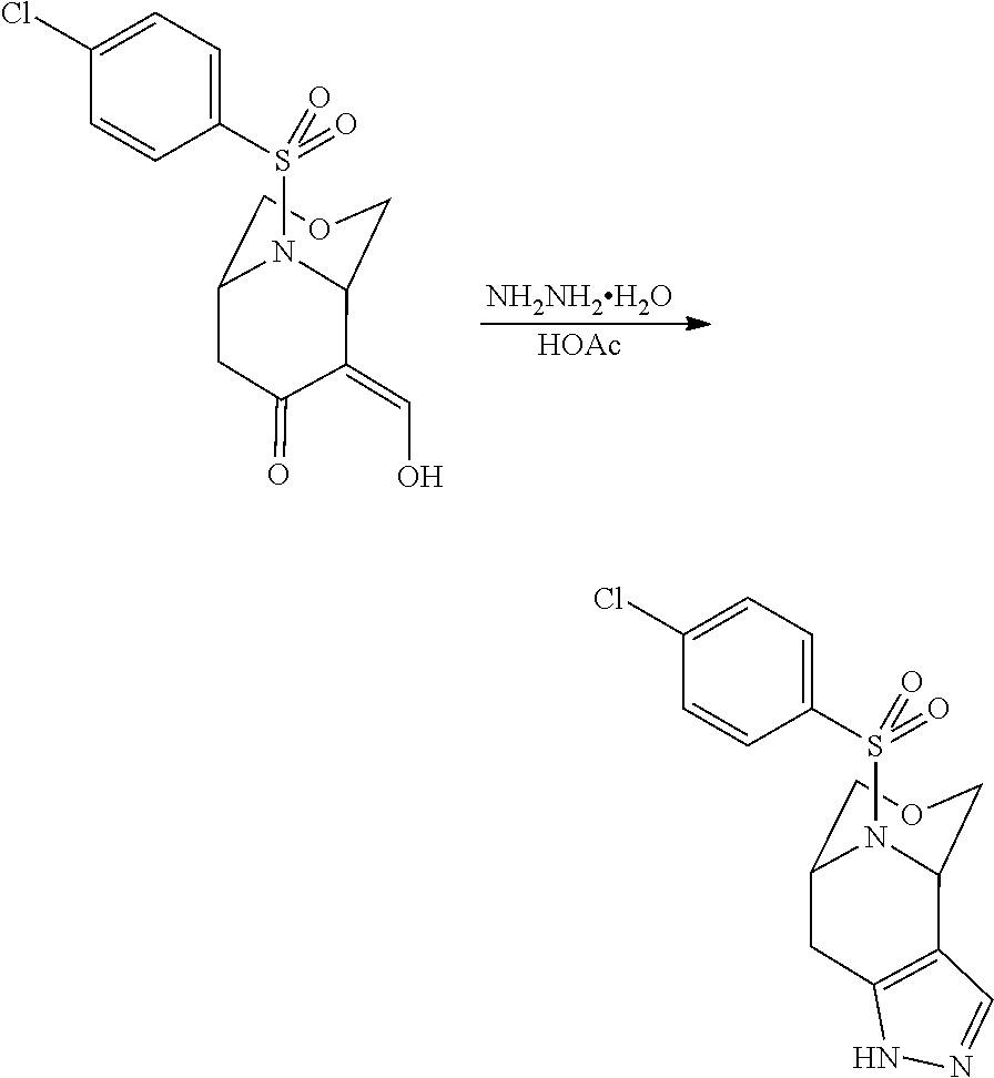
C1(=CO)C2COCC(CC1=O)N2S(C1=CC=C(Cl)C=C1)(=O)=O.[NH2NH2H2O].[HOAc].C12=C(CC3COCC1N3S(C1=CC=C(Cl)C=C1)(=O)=O)NN=C2
